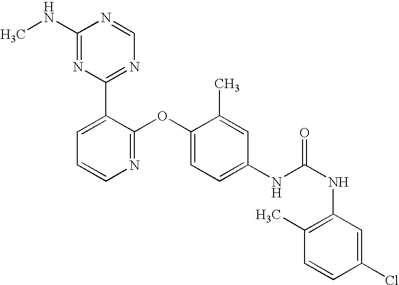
C1(NC)=NC(C2=CC=CN=C2OC2=CC=C(NC(NC3=C(C)C=CC(Cl)=C3)=O)C=C2C)=NC=N1
